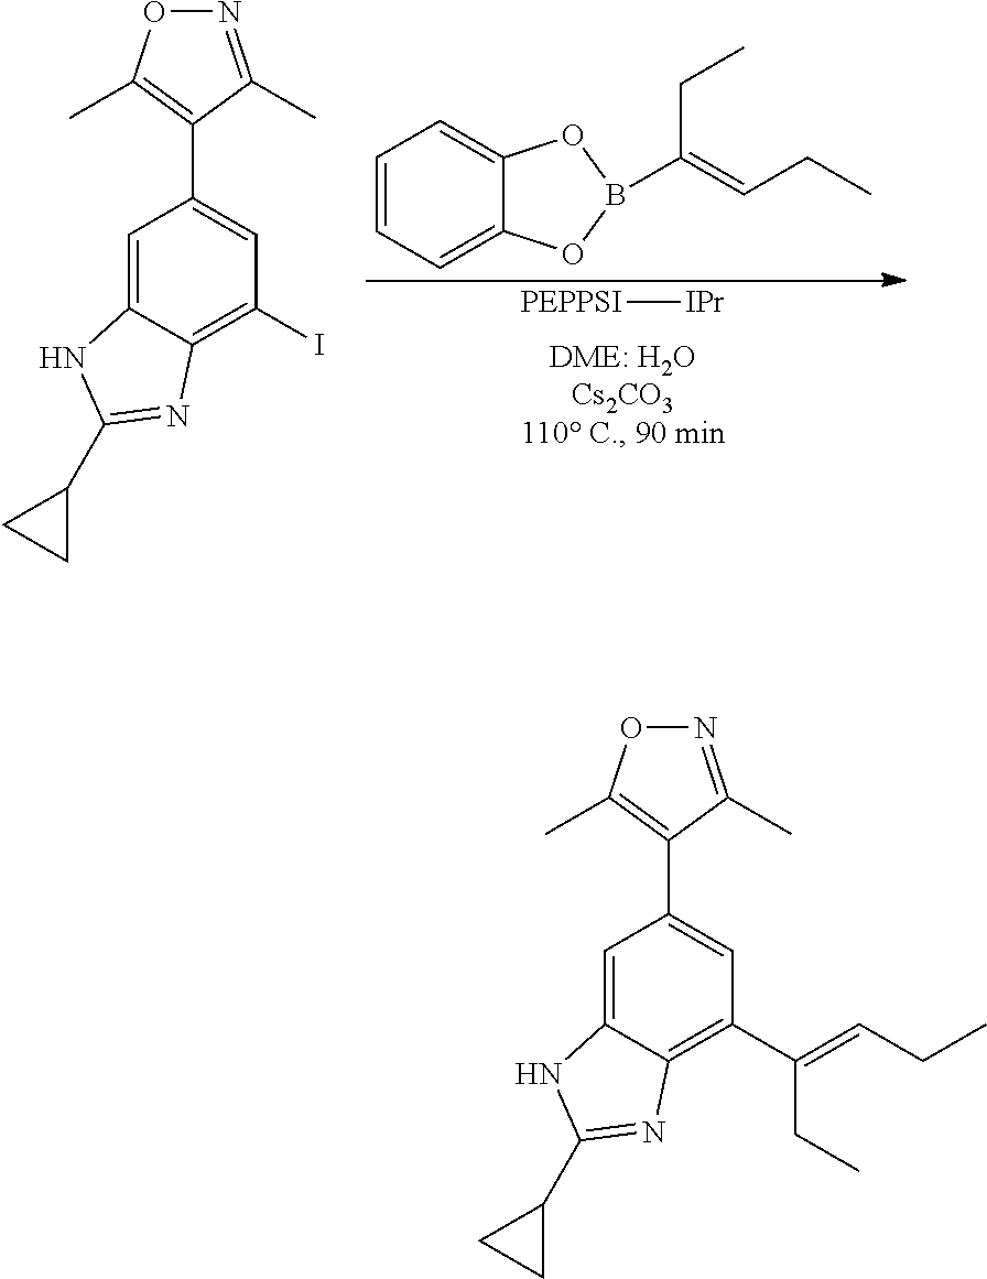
[PEPPSI][IPr].C1=CC=C2C(=C1)OB(C(=CCC)CC)O2.C1=C2C(=C(I)C=C1C1=C(C)ON=C1C)N=C(C1CC1)N2.C1=C2C(=C(C(=CCC)CC)C=C1C1=C(C)ON=C1C)N=C(C1CC1)N2
